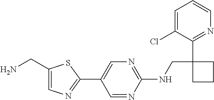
C1(C2=CN=C(NCC3(C4=NC=CC=C4Cl)CCC3)N=C2)=NC=C(CN)S1
